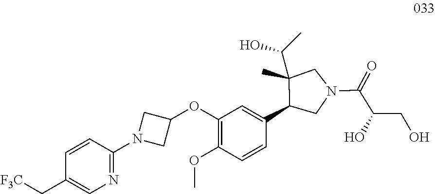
C1(C[F3C])=CN=C(N2CC(OC3=C(OC)C=CC(C4CN(C(C(CO)O)=O)CC4(C)C(C)O)=C3)C2)C=C1
